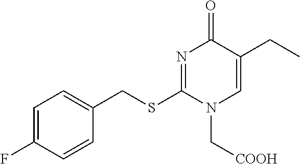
C1=C(F)C=CC(CSC2=NC(=O)C(CC)=CN2C[COOH])=C1
